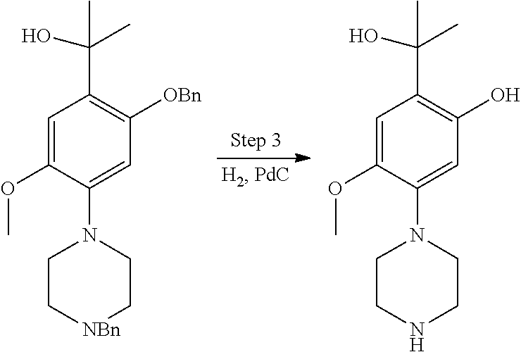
C1=C(OC)C(N2CC[NBn]CC2)=CC([OBn])=C1C(O)(C)C.C1=C(OC)C(N2CCNCC2)=CC(O)=C1C(O)(C)C
